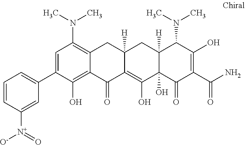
C1=C(C2=CC=CC([N+]([O-])=O)=C2)C(O)=C2C(=C1N(C)C)CC1([H])C(=C(O)C3(O)C([H])(C1)C(N(C)C)C(O)=C(C(N)=O)C3=O)C2=O
